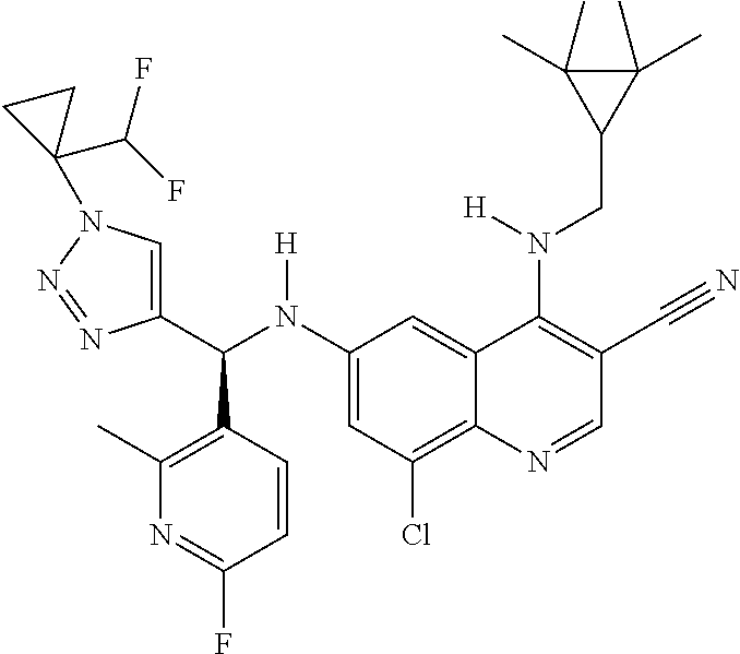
C1(N(C(C2=CN(C3(C(F)F)CC3)N=N2)C2=C(C)N=C(F)C=C2)[H])=CC(Cl)=C2C(=C1)C(N(CC1C(C)(C)C1(C)C)[H])=C(C#N)C=N2
